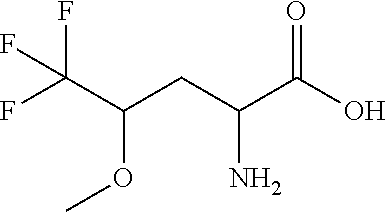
FC(F)(C(OC)CC(N)C(=O)O)F
